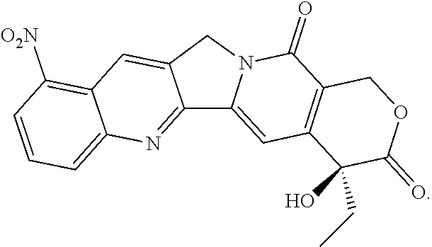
C1=CC=C2C(=C1[O2N])C=C1C(=N2)C2=CC3=C(C(=O)N2C1)COC(=O)C3(O)CC
